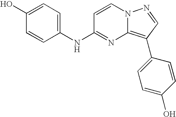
OC1=CC=C(NC2=NC3=C(C4=CC=C(O)C=C4)C=NN3C=C2)C=C1
